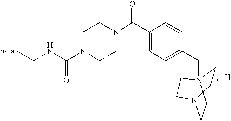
C1N(C(NCC)=O)CCN(C(C2=CC=C(CN34CCN(CC3)CC4)C=C2)=O)C1
